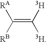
C(=C([T])[3H])([RB])[RA]
